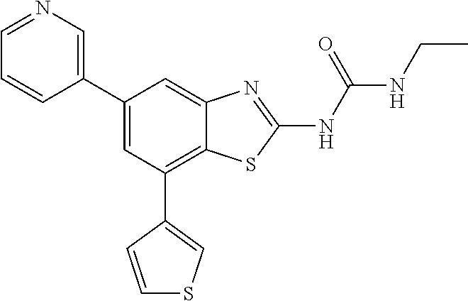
C1(C2=CC(C3=CSC=C3)=C3C(=C2)N=C(NC(NCC)=O)S3)=CN=CC=C1
